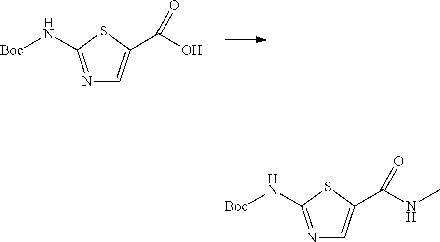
N1=C(N[Boc])SC(C(O)=O)=C1.N1=C(N[Boc])SC(C(NC)=O)=C1
